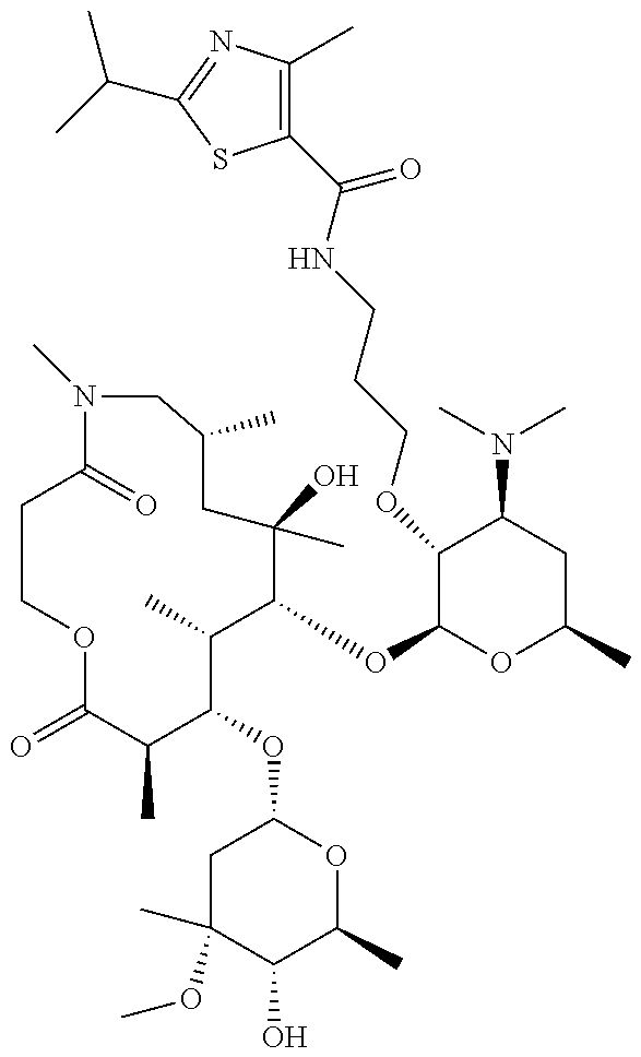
N1(C)C(=O)CCOC(=O)C(C)C(OC2CC(C)(OC)C(O)C(C)O2)C(C)C(OC2OC(C)CC(N(C)C)C2OCCCNC(C2=C(C)N=C(C(C)C)S2)=O)C(C)(O)CC(C)C1
